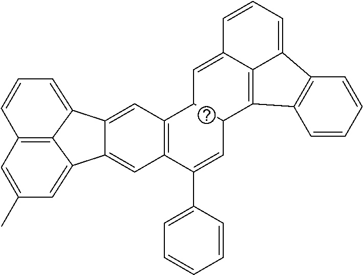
C12=CC3=C(C=C1C1=CC(C)=CC4=C1C2=CC=C4)C(C1=CC=CC=C1)=CC1C3C=C2C3=C1C1=C(C3=CC=C2)C=CC=C1
